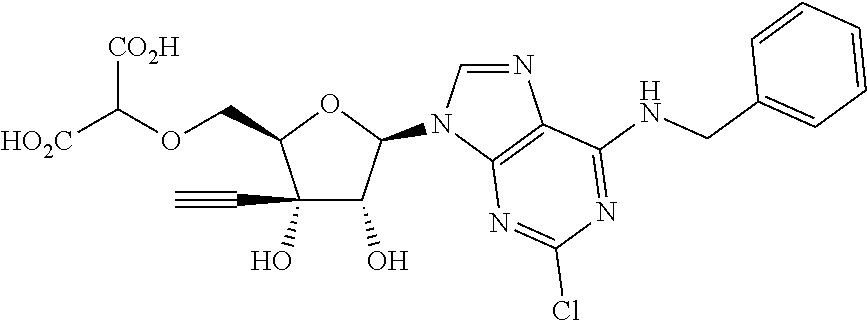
C(C1C(O)(C#C)C(O)C(N2C=NC3=C2N=C(Cl)N=C3NCC2=CC=CC=C2)O1)OC([HO2C])[CO2H]
